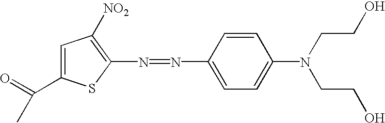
C1=C(C(=O)C)SC(N=NC2=CC=C(N(CCO)CCO)C=C2)=C1[NO2]
